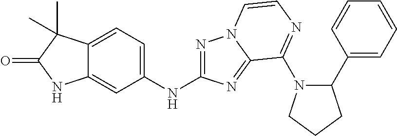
C1(NC2=NN3C(=N2)C(N2C(C4=CC=CC=C4)CCC2)=NC=C3)=CC=C2C(=C1)NC(=O)C2(C)C
